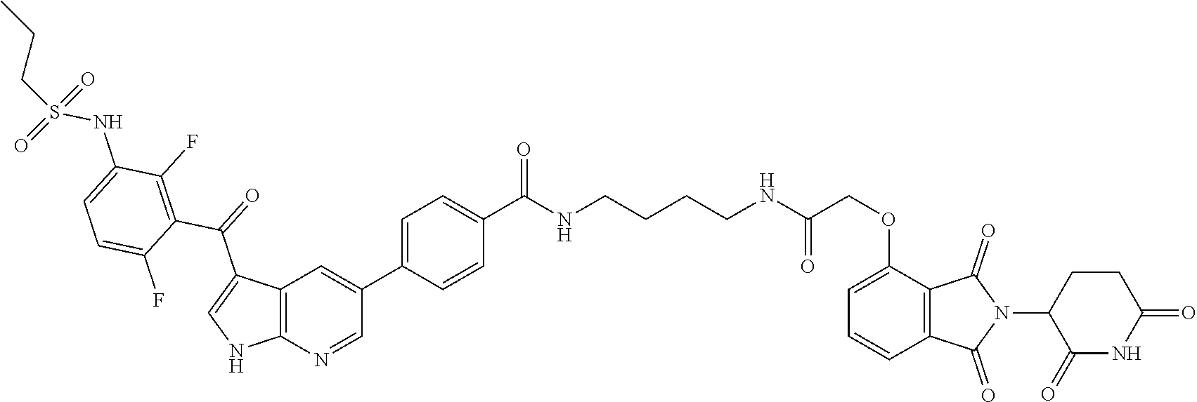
C1(OCC(NCCCCNC(C2=CC=C(C3=CC4=C(N=C3)NC=C4C(=O)C3=C(F)C(NS(CCC)(=O)=O)=CC=C3F)C=C2)=O)=O)=CC=CC2=C1C(=O)N(C1C(=O)NC(=O)CC1)C2=O
